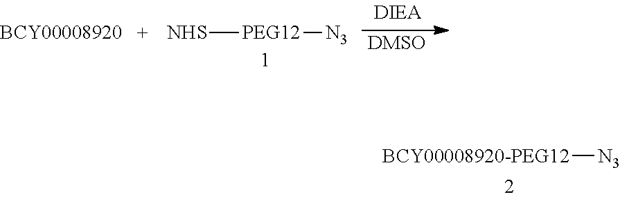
[BCY00008920-PEG12][N3].[NHS][PEG12][N3].[DMSO]
